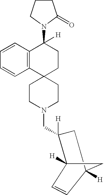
C1CN(CC2([H])CC3([H])CC2([H])C=C3)CCC12CCC(N1C(=O)CCC1)([H])C1=C2C=CC=C1
